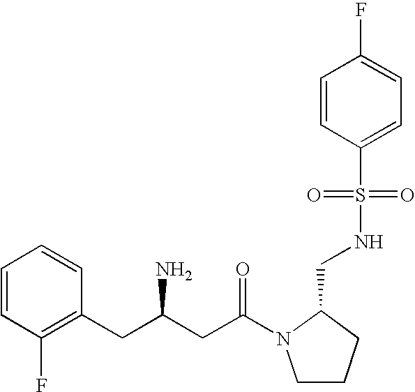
C1=CC(F)=C(CC(CC(=O)N2CCCC2CNS(C2=CC=C(F)C=C2)(=O)=O)N)C=C1
